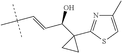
C1CC1(C(C=CC(C)(C)C)O)C1=NC(C)=CS1
